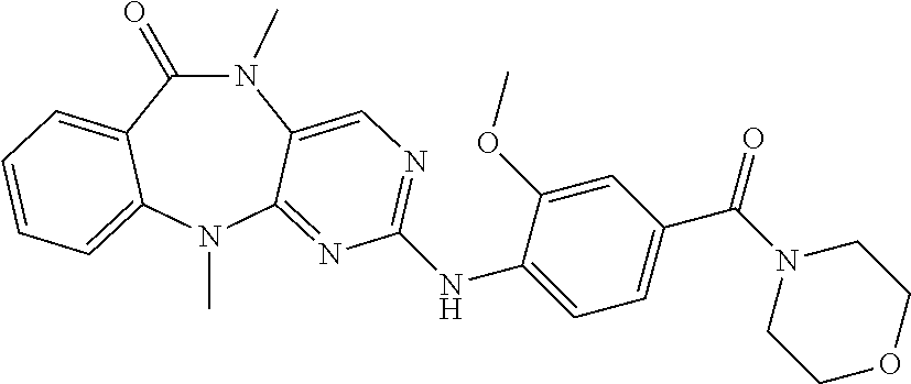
N1(C)C(=O)C2=CC=CC=C2N(C)C2=NC(NC3=CC=C(C(=O)N4CCOCC4)C=C3OC)=NC=C12
